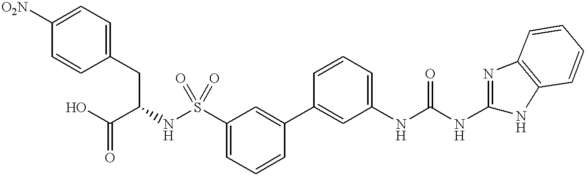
C1=C([O2N])C=CC(CC(NS(C2=CC=CC(C3=CC(NC(NC4=NC5=C(N4)C=CC=C5)=O)=CC=C3)=C2)(=O)=O)C(O)=O)=C1
